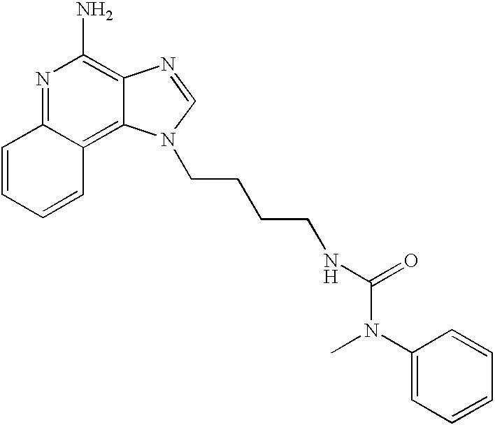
N1=C2C(=C3C(=C1N)N=CN3CCCCNC(=O)N(C1=CC=CC=C1)C)C=CC=C2
